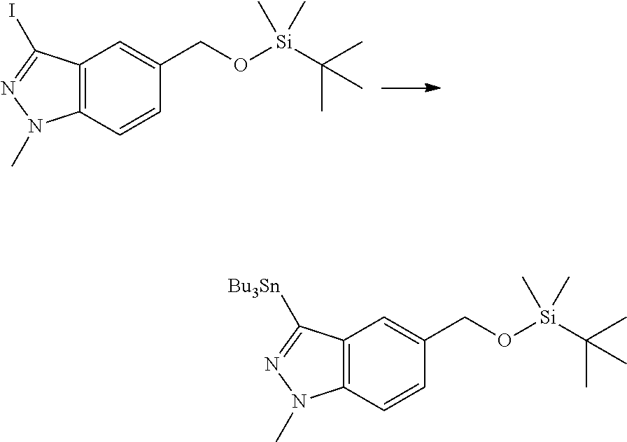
C12=C(C=CC(CO[Si](C(C)(C)C)(C)C)=C1)N(C)N=C2I.C12=C(C=CC(CO[Si](C(C)(C)C)(C)C)=C1)N(C)N=C2[Bu3Sn]
